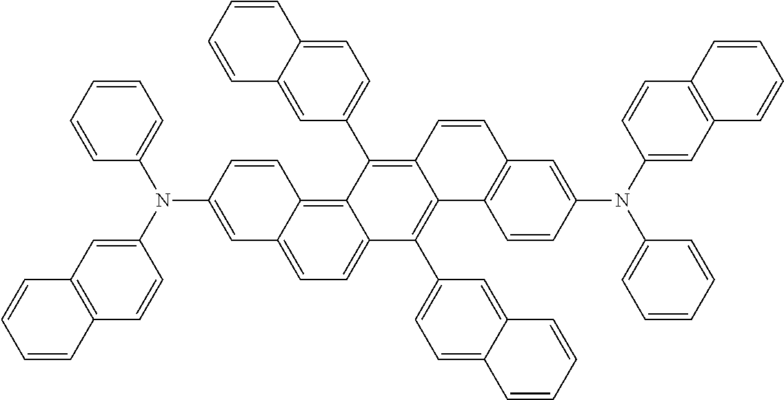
C1=C(N(C2=CC3=C(C=C2)C=CC=C3)C2=CC=CC=C2)C=CC2=C3C(=CC=C12)C(C1=CC=C2C(=C1)C=CC=C2)=C1C(=C3C2=CC=C3C(=C2)C=CC=C3)C=CC2=C1C=CC(N(C1=CC3=C(C=C1)C=CC=C3)C1=CC=CC=C1)=C2
